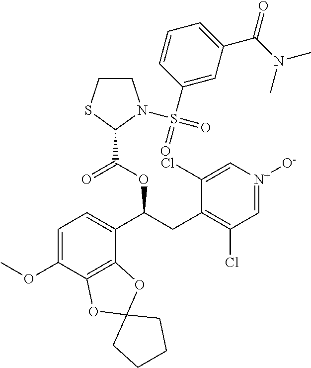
C1=C(OC)C2=C(C(C(CC3=C(Cl)C=[N+]([O-])C=C3Cl)OC(C3N(S(=O)(C4=CC(C(N(C)C)=O)=CC=C4)=O)CCS3)=O)=C1)OC1(O2)CCCC1
